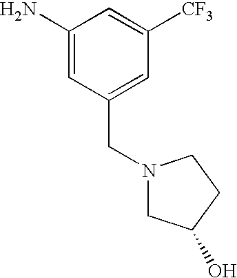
C1(N)=CC(CN2CC(O)CC2)=CC([CF3])=C1
